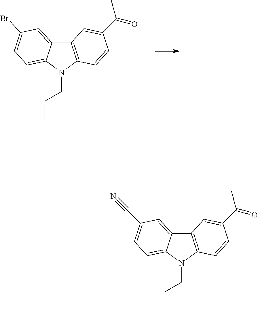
C12=C(C=CC(C(C)=O)=C1)N(CCC)C1=CC=C(Br)C=C21.C12=C(N(CCC)C3=CC=C(C#N)C=C13)C=CC(C(C)=O)=C2
